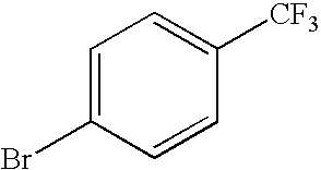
C1=C(Br)C=CC([CF3])=C1
